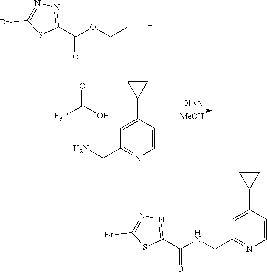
C1(C(OCC)=O)=NN=C(Br)S1.[MeOH].[F3C]C(O)=O.C1=CC(C2CC2)=CC(CN)=N1.C1=CC(C2CC2)=CC(CNC(C2=NN=C(Br)S2)=O)=N1
